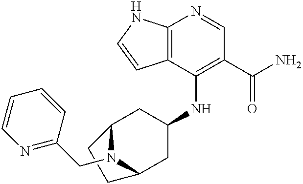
C12=C(C(NC3CC4N(CC5=NC=CC=C5)C(C3)CC4)=C(C(N)=O)C=N1)C=CN2
